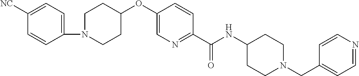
C1([NC])=CC=C(N2CCC(OC3=CN=C(C(NC4CCN(CC5=CC=NC=C5)CC4)=O)C=C3)CC2)C=C1
